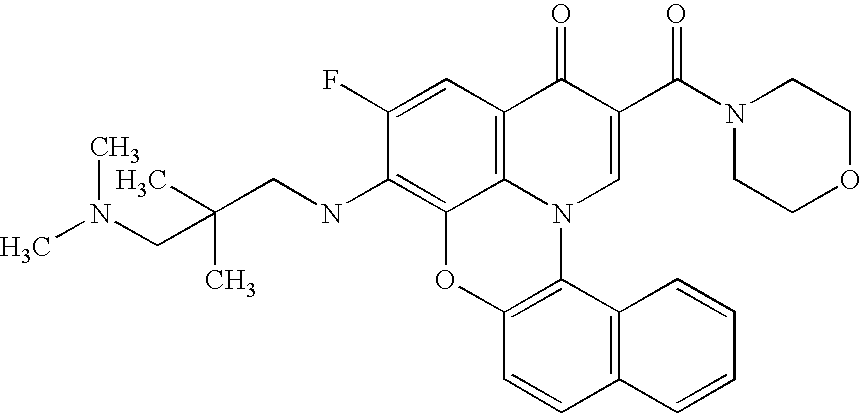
C1(F)=CC2=C3C(=C1NCC(C)(C)CN(C)C)OC1=C(N3C=C(C(N3CCOCC3)=O)C2=O)C2=C(C=C1)C=CC=C2
